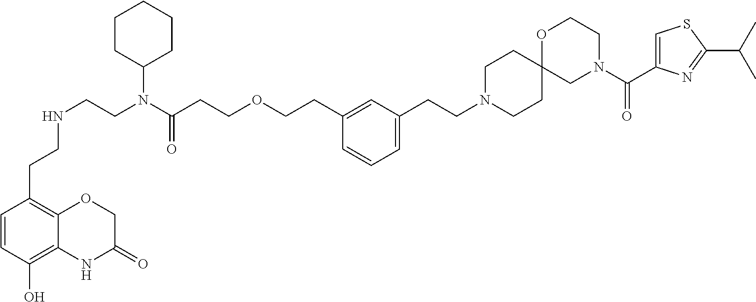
C1CC2(CCN1CCC1=CC=CC(CCOCCC(N(CCNCCC3=C4C(=C(O)C=C3)NC(=O)CO4)C3CCCCC3)=O)=C1)CN(C(C1=CSC(C(C)C)=N1)=O)CCO2
